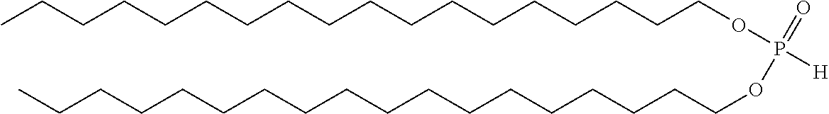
CCCCCCCCCCCCCCCCCCOP([H])(=O)OCCCCCCCCCCCCCCCCCC
